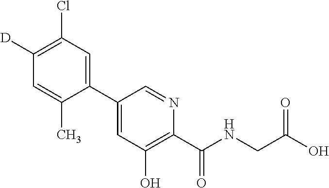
C1(C2=CC(O)=C(C(NCC(O)=O)=O)N=C2)=CC(Cl)=C([D])C=C1C
